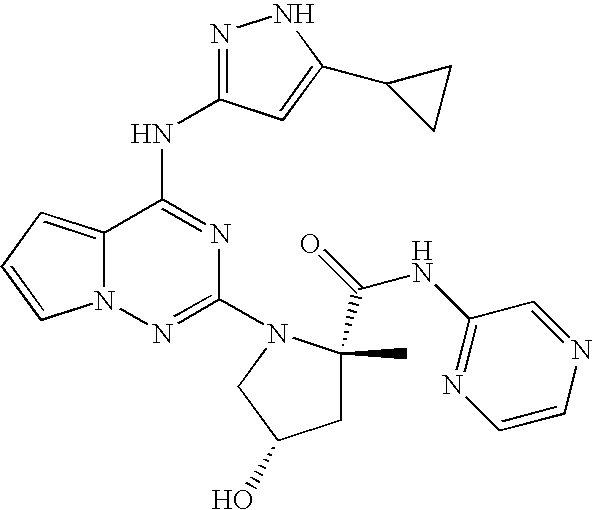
C12=CC=CN1N=C(N1C(C)(C(NC3=NC=CN=C3)=O)CC(O)C1)N=C2NC1=NNC(C2CC2)=C1
